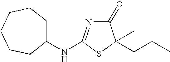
C1(=O)N=C(NC2CCCCCC2)SC1(C)CCC
